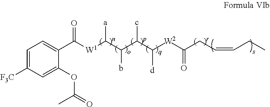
C1=C([F3C])C=C(OC(=O)C)C(C([W1]C(C(C(C([W2]C(CC=CCC)=O)[d])c)b)[a])=O)=C1
